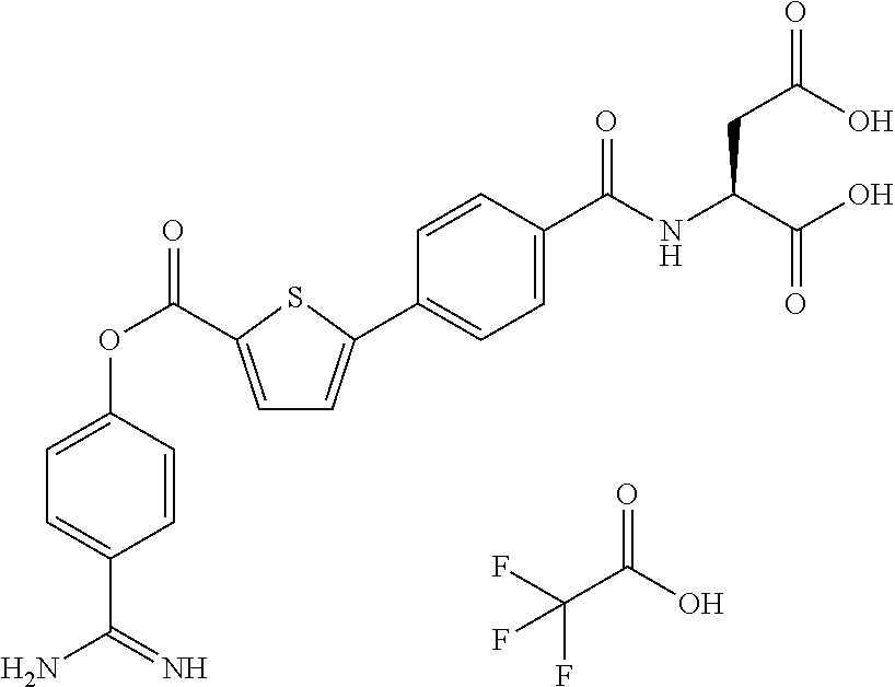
FC(C(O)=O)(F)F.C1=C(C(OC2=CC=C(C(=N)N)C=C2)=O)SC(C2=CC=C(C(NC(C(O)=O)CC(=O)O)=O)C=C2)=C1
